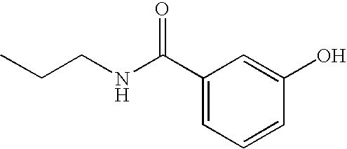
C1(C(NCCC)=O)=CC=CC(O)=C1
